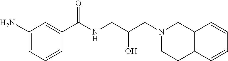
N(CC(O)CN1CCC2=C(C1)C=CC=C2)C(C1=CC(N)=CC=C1)=O
